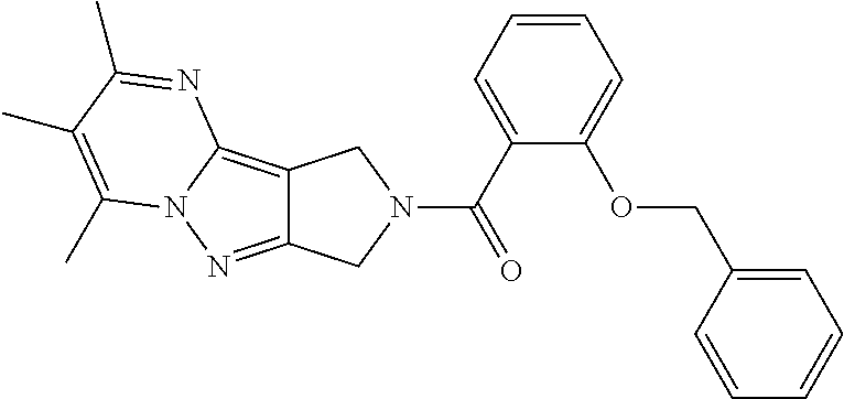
C1=CC=C(C(=O)N2CC3=NN4C(=C3C2)N=C(C)C(C)=C4C)C(OCC2=CC=CC=C2)=C1
